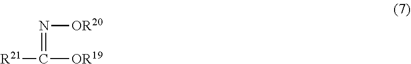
[R21]C([OR19])=N[OR20]
